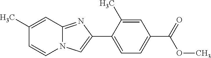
N12C(=NC(C3=CC=C(C(=O)OC)C=C3C)=C1)C=C(C)C=C2
